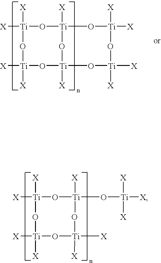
[X][Ti]1([X])O[Ti]2([X])O[Ti]([X])([X])O[Ti]([X])([X])O[Ti]([X])(O2)O[Ti]([X])([X])O1.[X][Ti]1([X])O[Ti](O[Ti]([X])([X])[X])([X])O[Ti]([X])([X])O[Ti]([X])([X])O1
